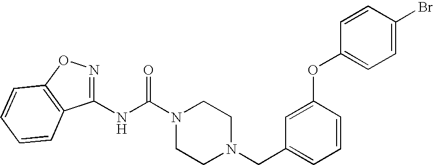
N(C(N1CCN(CC2=CC=CC(OC3=CC=C(Br)C=C3)=C2)CC1)=O)C1=NOC2=C1C=CC=C2
